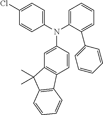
N(C1=CC2=C(C=C1)C1=C(C2(C)C)C=CC=C1)(C1=CC=CC=C1C1=CC=CC=C1)C1=CC=C(Cl)C=C1
